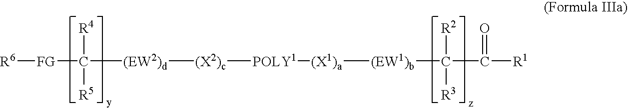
[(X1)a]([(EW1)b]C(C([R1])=O)([R2])[R3])[POLY1][(X2)c][(EW2)d]C([R4])([R5])[FG][R6]
